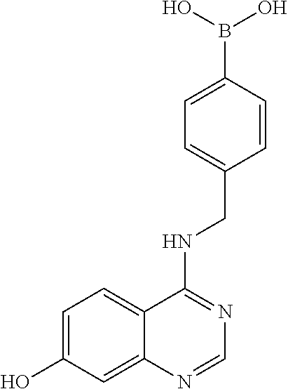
C1=C(O)C=C2C(=C1)C(NCC1=CC=C(B(O)O)C=C1)=NC=N2
